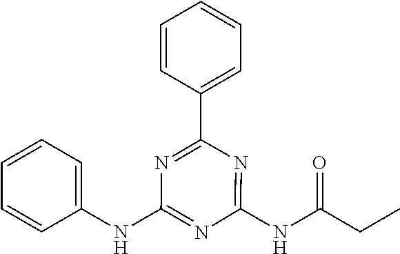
C1(NC2=CC=CC=C2)=NC(NC(CC)=O)=NC(C2=CC=CC=C2)=N1
